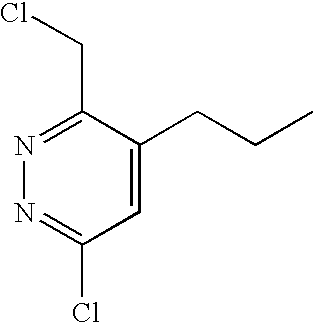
N1=C(CCl)C(CCC)=CC(Cl)=N1
